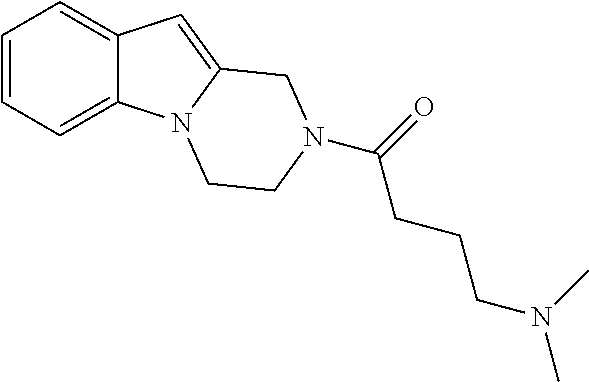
C1=CC=C2C(=C1)C=C1N2CCN(C(CCCN(C)C)=O)C1
